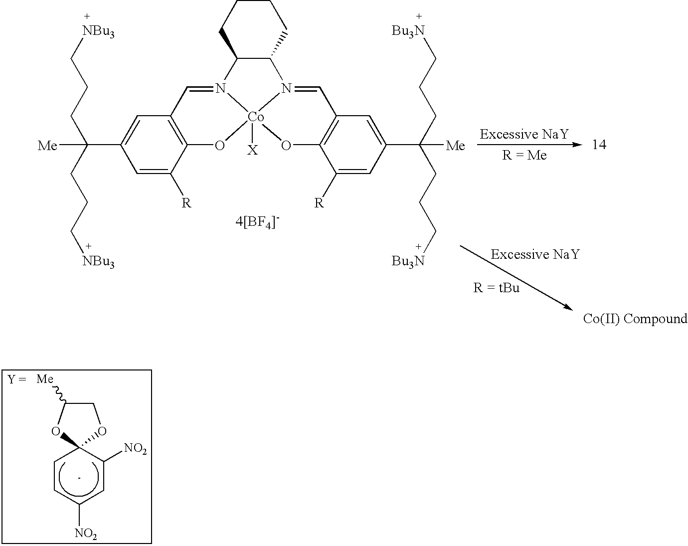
C1=C([R])C2=C(C=C1C([Me])(CCC[NBu3])CCC[NBu3])C=N1C3CCCCC3N3=CC4=C(C([R])=CC(C([Me])(CCC[Bu3N])CCC[Bu3N])=C4)O[Co]13([X])O2.C1CC([NO2])CC([NO2])C12OCC([Me])O2
